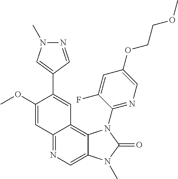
C12=NC=C3C(=C1C=C(C1=CN(C)N=C1)C(OC)=C2)N(C1=NC=C(OCCOC)C=C1F)C(=O)N3C
